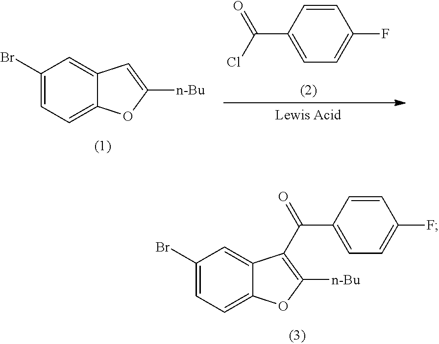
C1(Br)=CC=C2C(=C1)C(C(C1=CC=C(F)C=C1)=O)=C([n-Bu])O2.C1=CC(C(Cl)=O)=CC=C1F.C1(Br)=CC=C2C(=C1)C=C([n-Bu])O2
